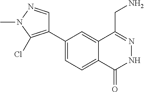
C1(C2=C(Cl)N(C)N=C2)=CC=C2C(=C1)C(CN)=NNC2=O
